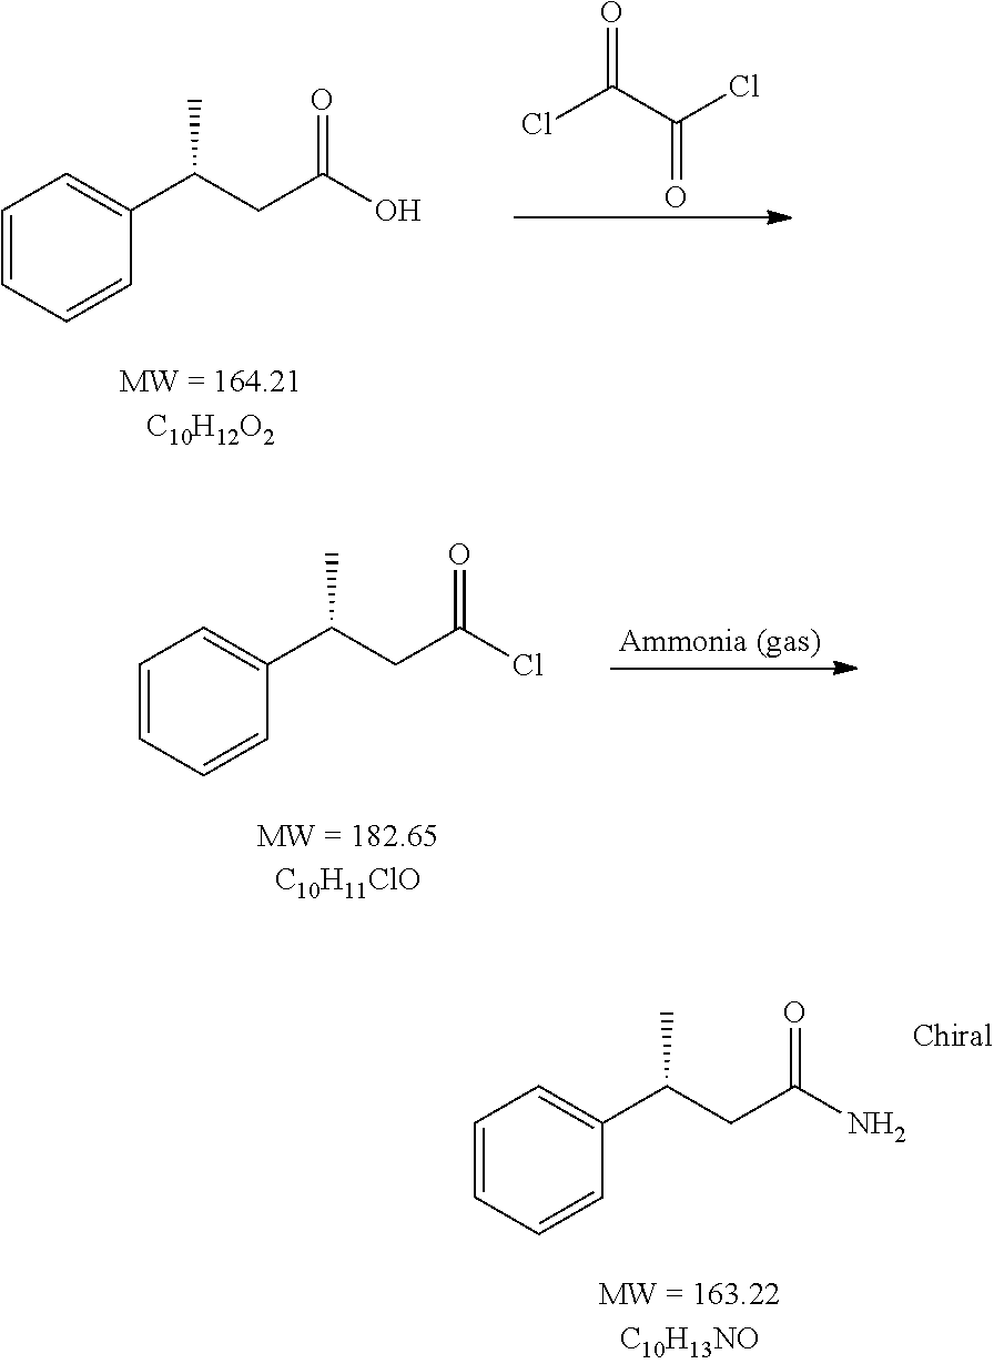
ClC(C(Cl)=O)=O.C1=CC=CC(C(CC(O)=O)C)=C1.C1=CC=CC(C(CC(Cl)=O)C)=C1.C1=CC=CC(C(CC(N)=O)C)=C1
